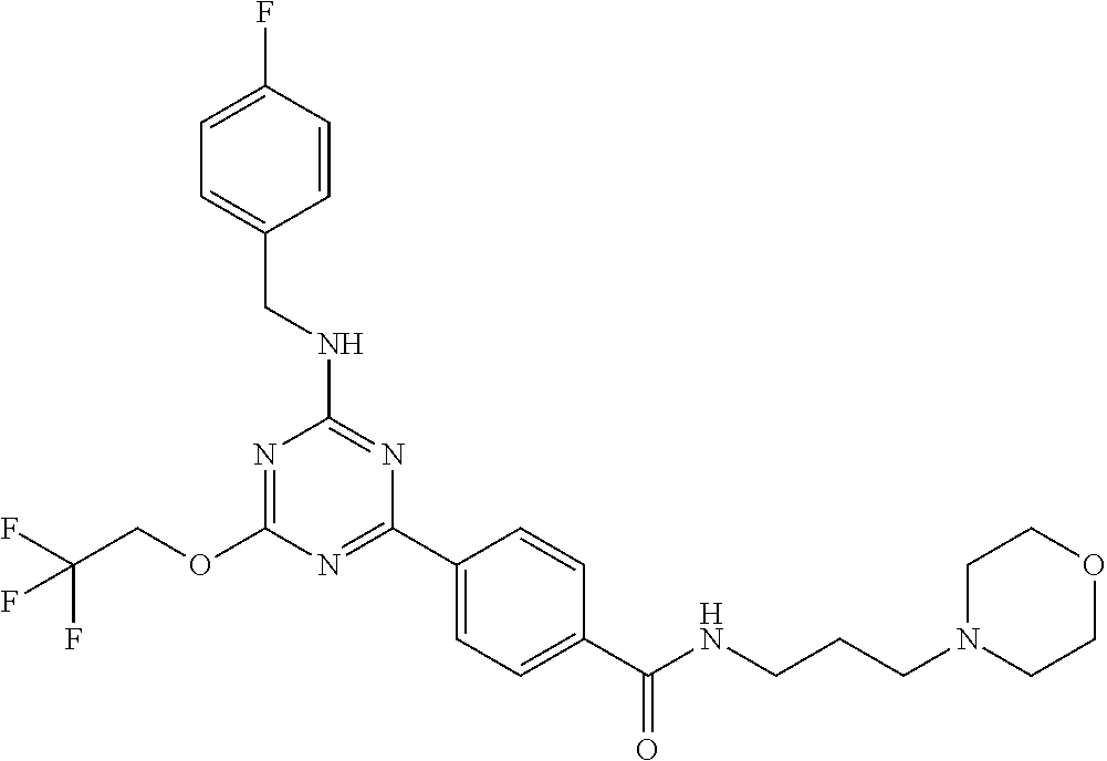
O(C1=NC(NCC2=CC=C(F)C=C2)=NC(C2=CC=C(C(NCCCN3CCOCC3)=O)C=C2)=N1)CC(F)(F)F
